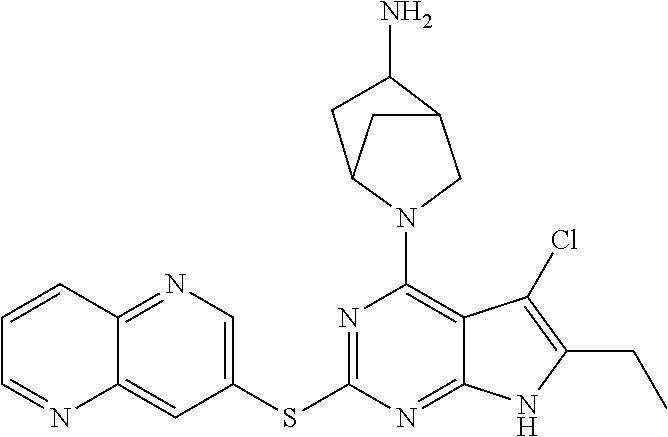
C1(SC2=NC(N3CC4CC3CC4N)=C3C(=N2)NC(CC)=C3Cl)=CN=C2C(=C1)N=CC=C2
